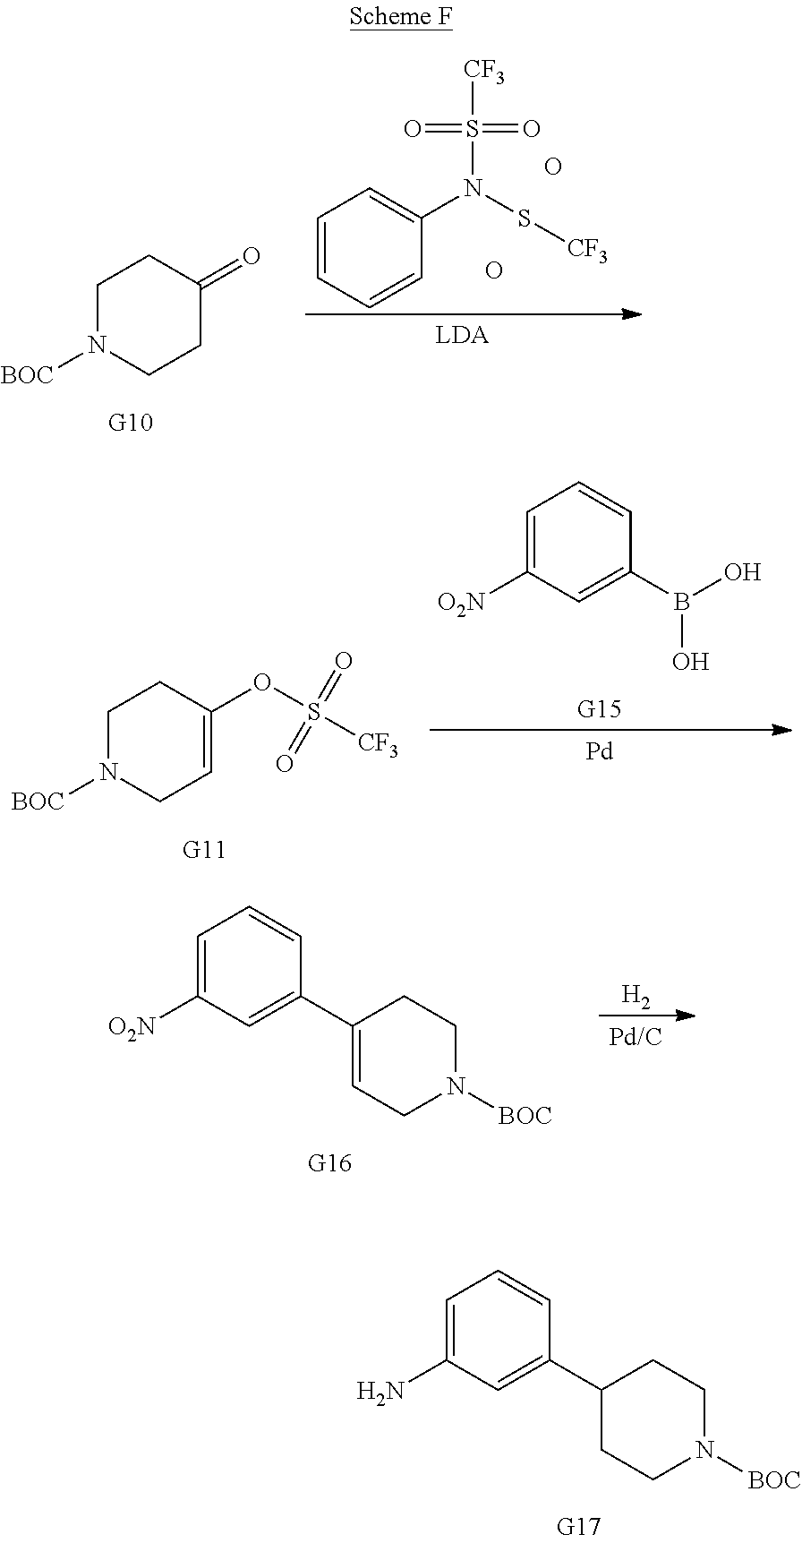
C1=CC(C2CCN([BOC])CC2)=CC(N)=C1.[BOC]N1CCC(=O)CC1.C1=CC=CC(N(S[CF3])S([CF3])(=O)=O)=C1.O.O.[BOC]N1CC=C(OS([CF3])(=O)=O)CC1.[Pd].C1=C([O2N])C=C(B(O)O)C=C1.[H2].C1=CC(C2=CCN([BOC])CC2)=CC([O2N])=C1
